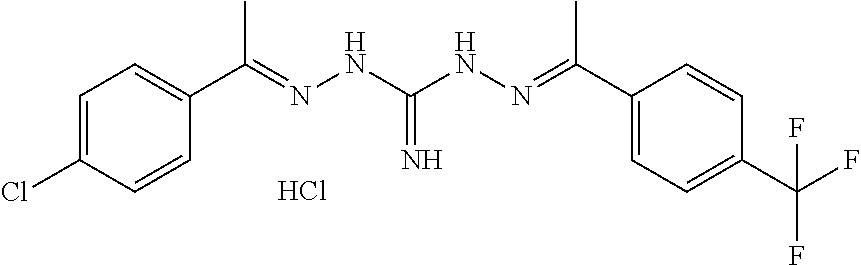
C1=C(Cl)C=CC(C(=NNC(NN=C(C2=CC=C(C(F)(F)F)C=C2)C)=N)C)=C1.Cl
